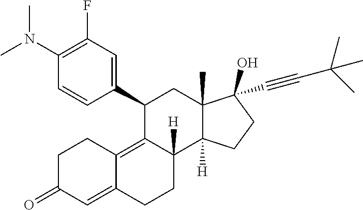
C1(C2=CC(F)=C(N(C)C)C=C2)C2=C3C(=CC(=O)CC3)CCC2([H])C2([H])C(C)(C1)C(C#CC(C)(C)C)(O)CC2
